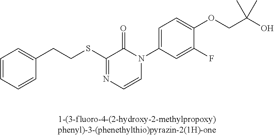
C(SC1=NC=CN(C2=CC=C(OCC(O)(C)C)C(F)=C2)C1=O)CC1=CC=CC=C1
